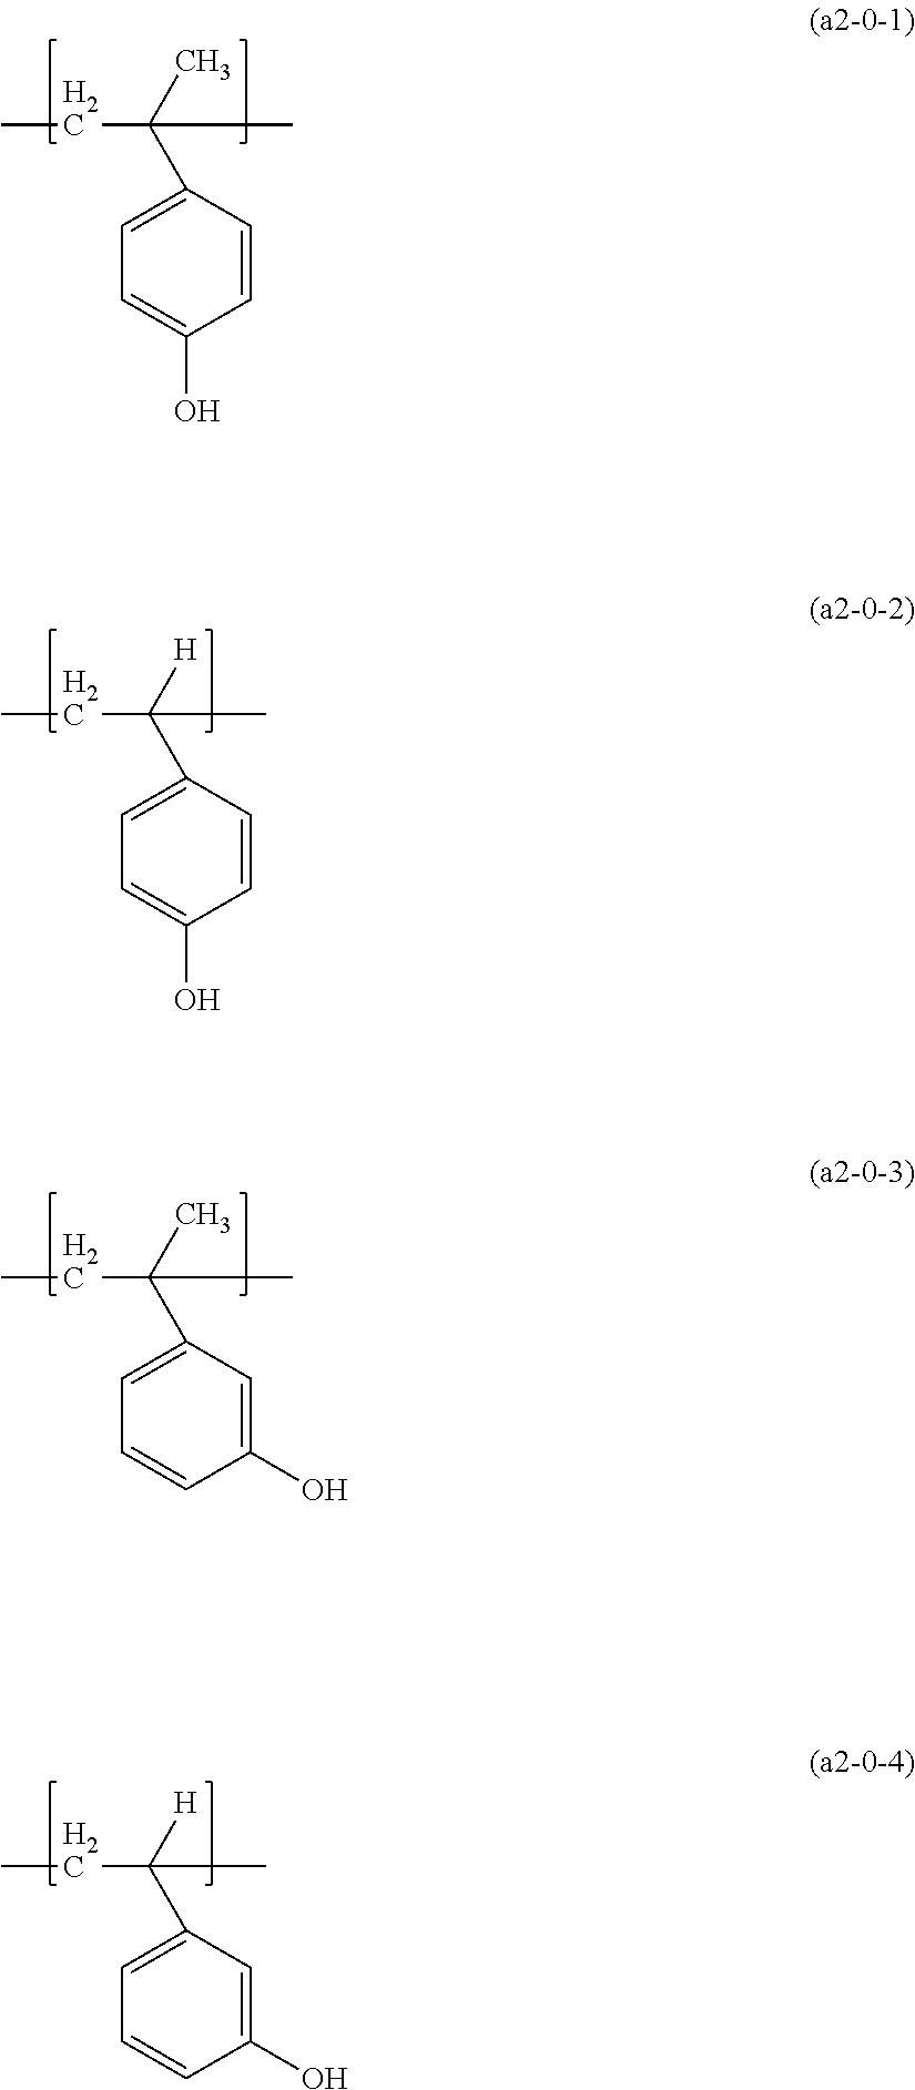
CCC(C)(C1=CC=C(O)C=C1)C.CCC(C)(C1=CC=CC(O)=C1)C.CCC([H])(C1=CC=C(O)C=C1)C.CCC([H])(C1=CC=CC(O)=C1)C
